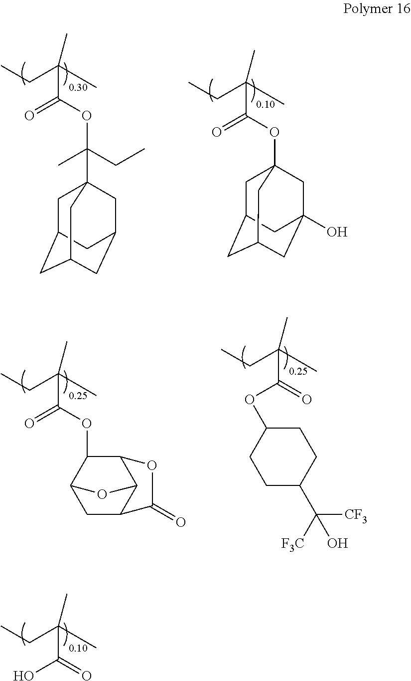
CCC(C)(C)C(OC12CC3CC(CC(O)(C1)C3)C2)=O.CCC(C)(C)C(OC(C12CC3CC(CC(C1)C3)C2)(C)CC)=O.CCC(C)(C)C(OC1C2CC3C(C1OC3=O)O2)=O.CCC(C)(C)C(=O)OC1CCC(C([CF3])([F3C])O)CC1.CCC(C)(C)C(=O)O
